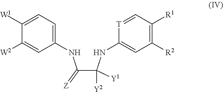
C1([W1])=CC=C(NC(C(NC2=CC([R2])=C([R1])C=[T]2)([Y2])[Y1])=[Z])C=C1[W2]
